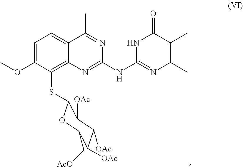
C1=C(OC)C(SC2OC(C[AcO])C([OAc])C([OAc])C2[OAc])=C2C(=C1)C(C)=NC(NC1=NC(C)=C(C)C(=O)N1)=N2
